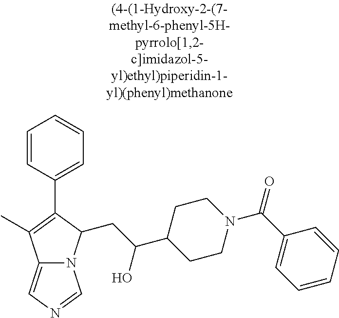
C12=CN=CN1C(CC(C1CCN(C(C3=CC=CC=C3)=O)CC1)O)C(C1=CC=CC=C1)=C2C
